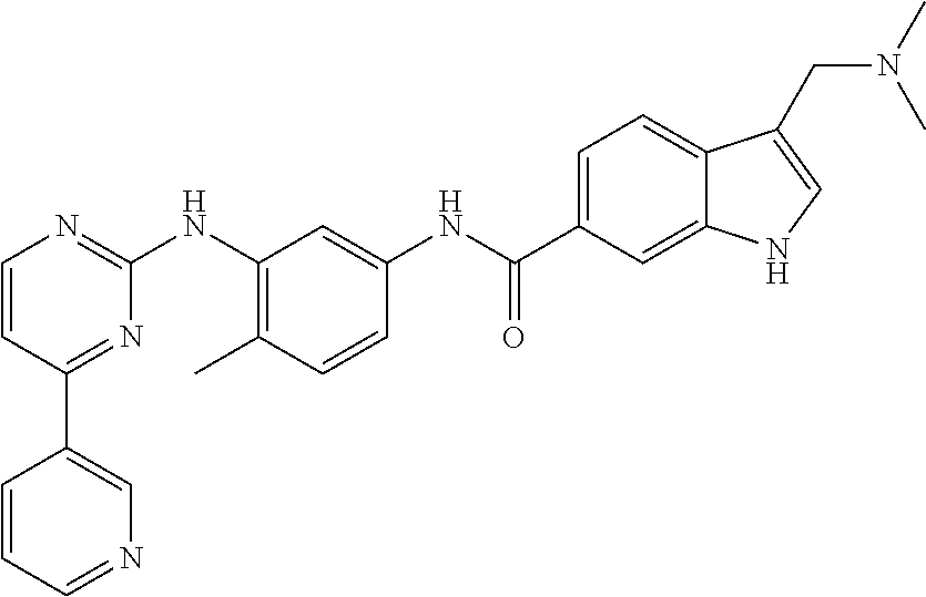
C1(C2=CN=CC=C2)=NC(NC2=C(C)C=CC(NC(C3=CC=C4C(=C3)NC=C4CN(C)C)=O)=C2)=NC=C1
